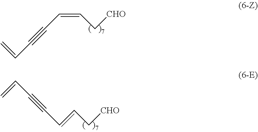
C(=CC#CC=C)C[CHO].C(C[CHO])=CC#CC=C
